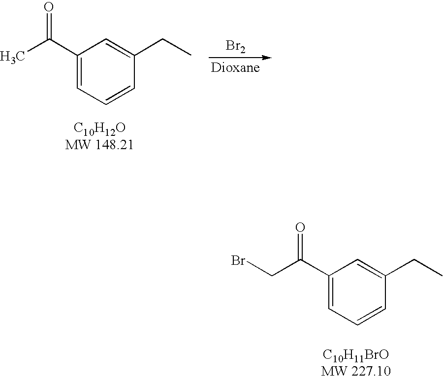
C1(C(C)=O)=CC=CC(CC)=C1.[Br2].C1(C(CBr)=O)=CC=CC(CC)=C1
